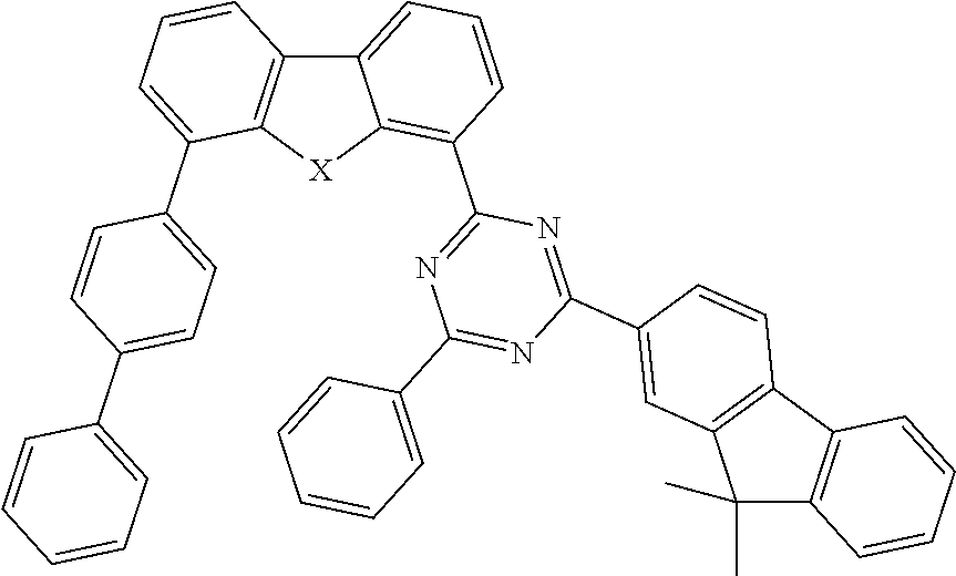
C12=CC=CC(C3=NC(C4=CC=CC=C4)=NC(C4=CC5=C(C6=C(C5(C)C)C=CC=C6)C=C4)=N3)=C1[X]C1=C2C=CC=C1C1=CC=C(C2=CC=CC=C2)C=C1
